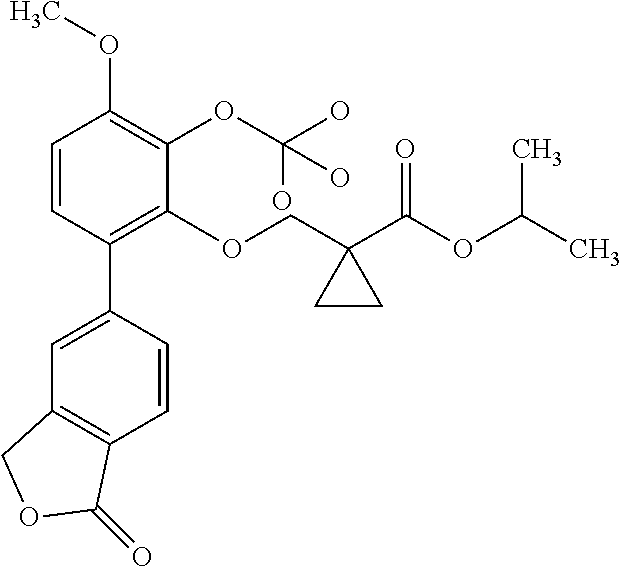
C1=CC(C2=CC3=C(C=C2)C(=O)OC3)=C(OCC2(C(OC(C)C)=O)CC2)C(OC(O)(O)O)=C1OC
